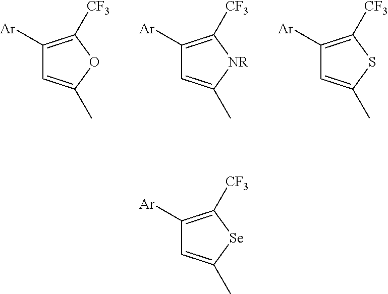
C1([Ar])=C([CF3])OC(C)=C1.C1([Ar])=C([CF3])[NR]C(C)=C1.C1([Ar])=C([CF3])SC(C)=C1.C1([Ar])=C([CF3])[Se]C(C)=C1
